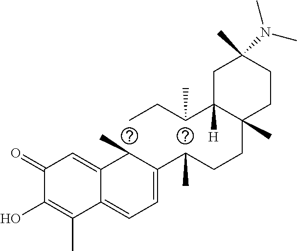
C1(=O)C(O)=C(C)C2=CC=C(C(CCC3(C)C(C(CC)C)([H])CC(C)(N(C)C)CC3)C)C(C)C2=C1
